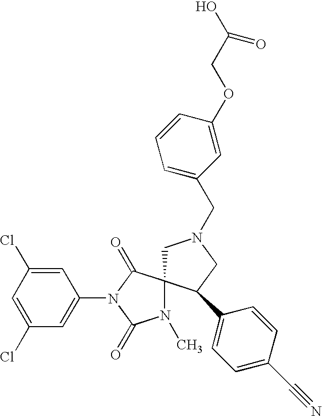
C1=C(Cl)C=C(N2C(=O)C3(N(C)C2=O)CN(CC2=CC=CC(OCC(O)=O)=C2)CC3C2=CC=C(C#N)C=C2)C=C1Cl
